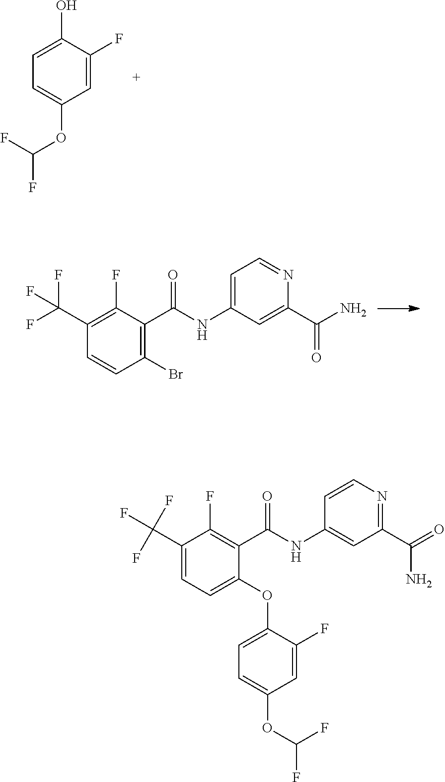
C1=C(O)C(F)=CC(OC(F)F)=C1.C1(C(F)(F)F)=C(F)C(C(NC2=CC=NC(C(N)=O)=C2)=O)=C(Br)C=C1.C1(C(F)(F)F)=CC=C(OC2=CC=C(OC(F)F)C=C2F)C(C(NC2=CC(C(=O)N)=NC=C2)=O)=C1F
